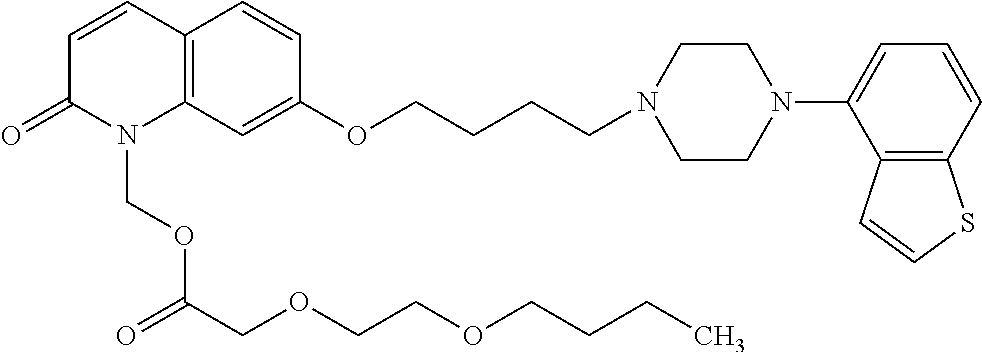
C1=CC2=C(N(COC(COCCOCCCC)=O)C1=O)C=C(OCCCCN1CCN(C3=CC=CC4=C3C=CS4)CC1)C=C2
